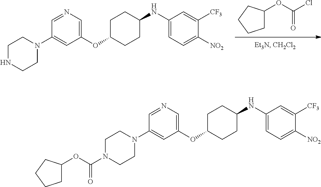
C1C(OC2=CN=CC(N3CCN(C(OC4CCCC4)=O)CC3)=C2)CCC(NC2=CC=C([NO2])C([CF3])=C2)C1.ClC(OC1CCCC1)=O.C1C(OC2=CN=CC(N3CCNCC3)=C2)CCC(NC2=CC=C([NO2])C([CF3])=C2)C1
